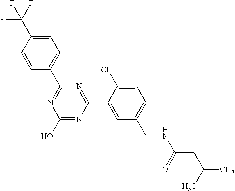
OC1=NC(C2=CC(CNC(CC(C)C)=O)=CC=C2Cl)=NC(C2=CC=C(C(F)(F)F)C=C2)=N1
